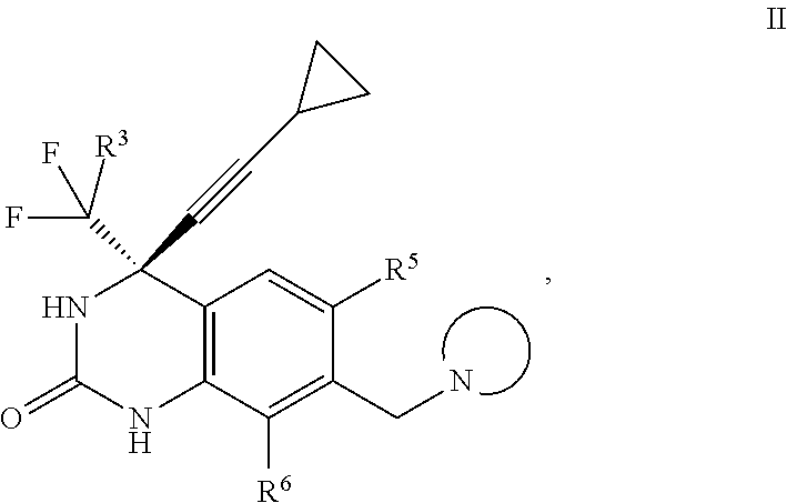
C12=C(C([R6])=C(CN)C([R5])=C1)NC(=O)NC2(C(F)(F)[R3])C#CC1CC1
